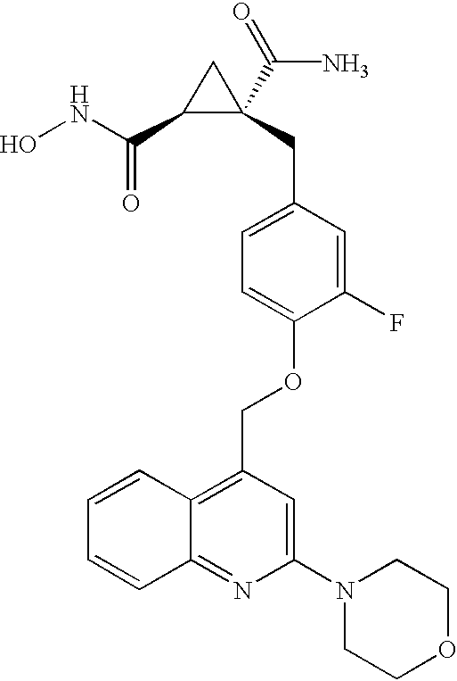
ONC(=O)C1C(C(N)=O)(CC2=CC=C(OCC3=C4C(=NC(N5CCOCC5)=C3)C=CC=C4)C(F)=C2)C1
